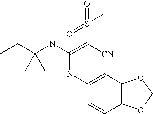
C1(NC(=C([CN])S(C)(=O)=O)NC(CC)(C)C)=CC2=C(C=C1)OCO2
